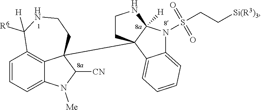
C1=CC=C2C3=C1C([R6])([H])NCCC3(C13CCNC1([H])N(S(CC[Si(R3)3])(=O)=O)C1=CC=CC=C31)C([CN])N2[Me]
